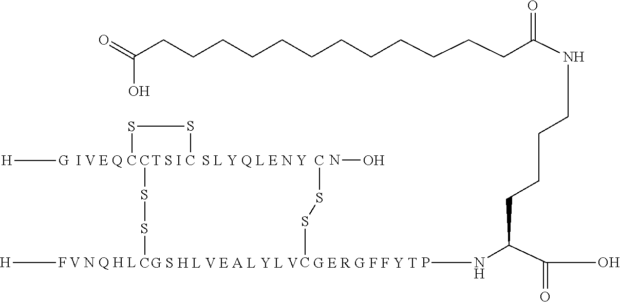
CSSC.[H][G].CSSC.[T S I].CSSC.NO.[H]F.O=C(CCCCCCCCCCCCC(NCCCCC(NP)C(O)=O)=O)O
